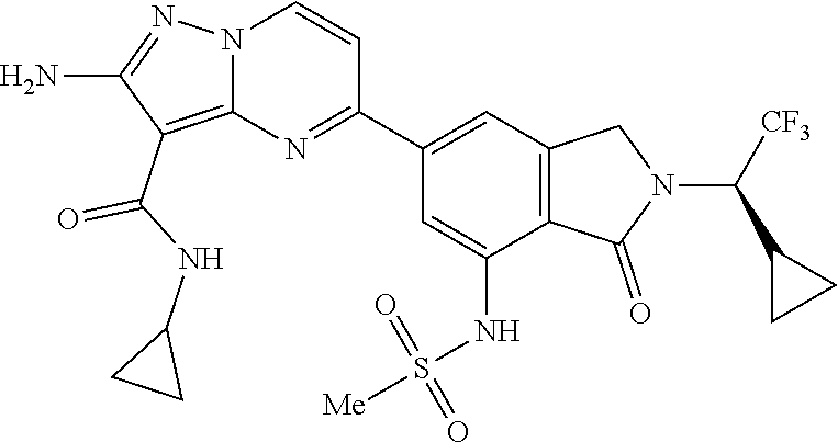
C1(C2=NC3=C(C(NC4CC4)=O)C(N)=NN3C=C2)=CC2=C(C(NS([Me])(=O)=O)=C1)C(=O)N(C([CF3])C1CC1)C2
